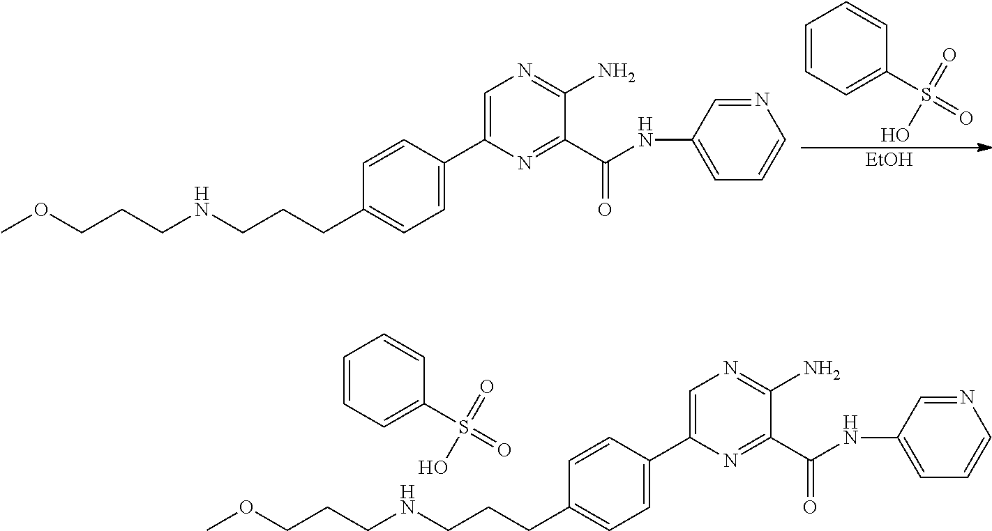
N(CCCC1=CC=C(C2=CN=C(N)C(C(NC3=CC=CN=C3)=O)=N2)C=C1)CCCOC.C1=CC=C(S(=O)(=O)O)C=C1.N(CCCC1=CC=C(C2=CN=C(N)C(C(NC3=CC=CN=C3)=O)=N2)C=C1)CCCOC.[EtOH].C1=CC=C(S(=O)(=O)O)C=C1
